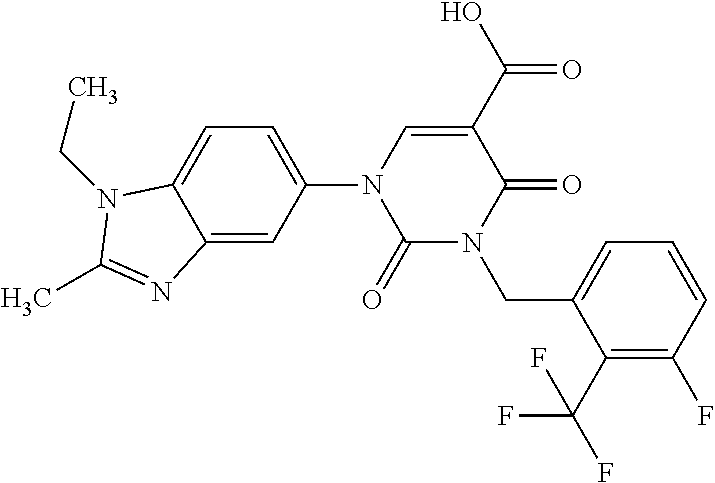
C1(=O)N(CC2=CC=CC(F)=C2C(F)(F)F)C(=O)C(C(O)=O)=CN1C1=CC=C2C(=C1)N=C(C)N2CC
